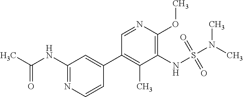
C(NC1=NC=CC(C2=C(C)C(NS(N(C)C)(=O)=O)=C(OC)N=C2)=C1)(C)=O
